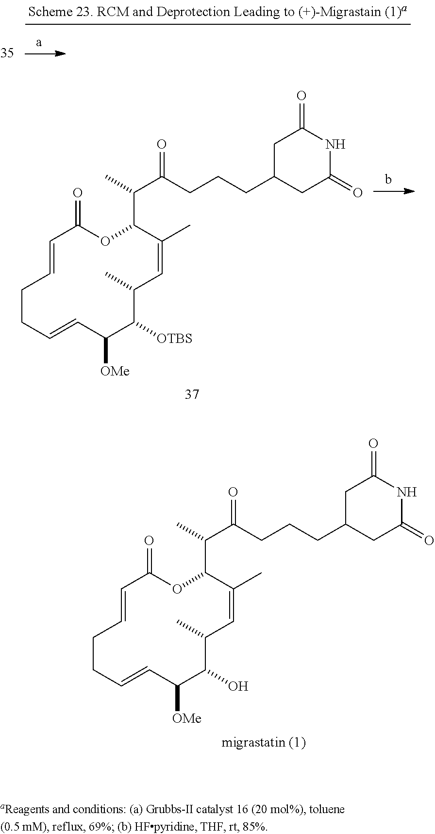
C1CC=CC([OMe])C(O)C(C)C=C(C)C(C(C)C(CCCC2CC(=O)NC(=O)C2)=O)OC(=O)C=C1.C1CC=CC([OMe])C([OTBS])C(C)C=C(C)C(C(C)C(CCCC2CC(=O)NC(=O)C2)=O)OC(=O)C=C1
